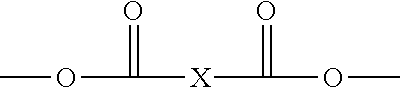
COC(=O)[X]C(=O)OC
